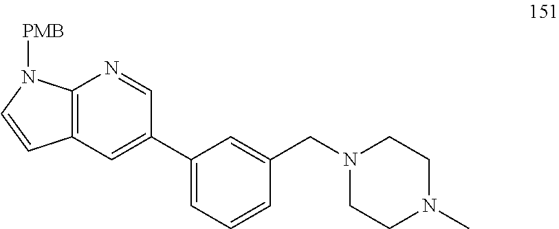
C12=C(N([PMB])C=C1)N=CC(C1=CC=CC(CN3CCN(C)CC3)=C1)=C2
